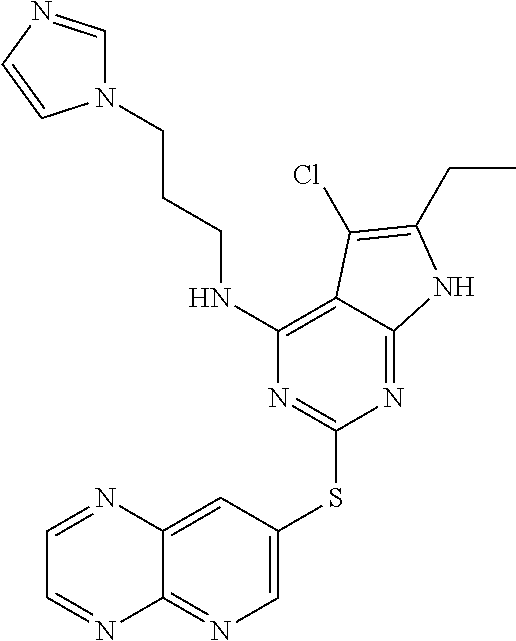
C1=C(SC2=NC(NCCCN3C=NC=C3)=C3C(=N2)NC(CC)=C3Cl)C=C2C(=N1)N=CC=N2
